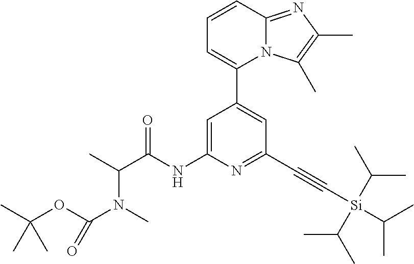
C1(C2=CC(C#C[Si](C(C)C)(C(C)C)C(C)C)=NC(NC(C(C)N(C)C(OC(C)(C)C)=O)=O)=C2)=CC=CC2=NC(C)=C(C)N12
